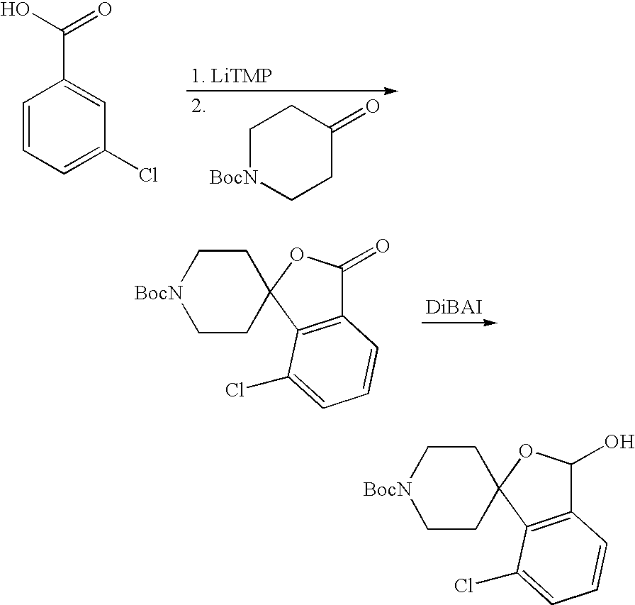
C1[BocN]CCC(=O)C1.C1=CC=C(Cl)C=C1C(O)=O.C1C[BocN]CCC12C1=C(C(=O)O2)C=CC=C1Cl.C1C[BocN]CCC12C1=C(C(O)O2)C=CC=C1Cl
